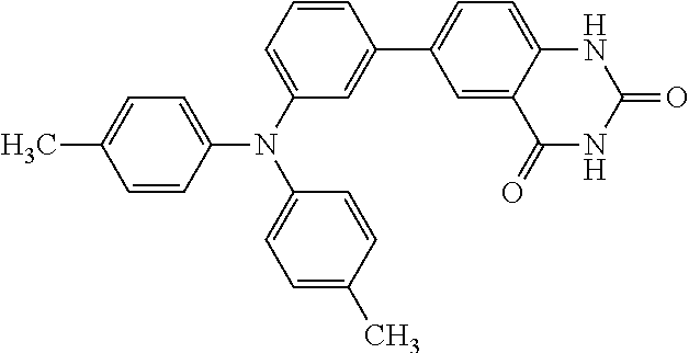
C1=CC(N(C2=CC=CC(C3=CC=C4C(=C3)C(=O)NC(=O)N4)=C2)C2=CC=C(C)C=C2)=CC=C1C
